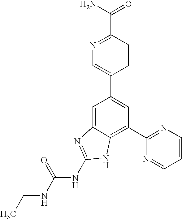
CCNC(NC1=NC2=CC(C3=CN=C(C(N)=O)C=C3)=CC(C3=NC=CC=N3)=C2N1)=O
